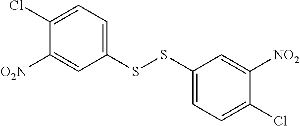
C1(SSC2=CC=C(Cl)C([NO2])=C2)=CC=C(Cl)C([O2N])=C1
